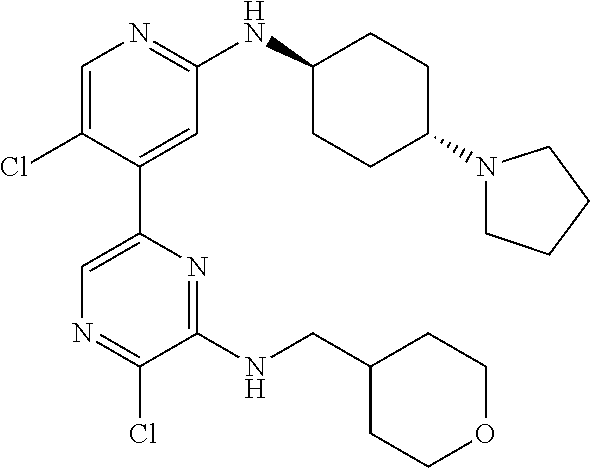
C1=C(Cl)C(C2=CN=C(Cl)C(NCC3CCOCC3)=N2)=CC(NC2CCC(N3CCCC3)CC2)=N1
